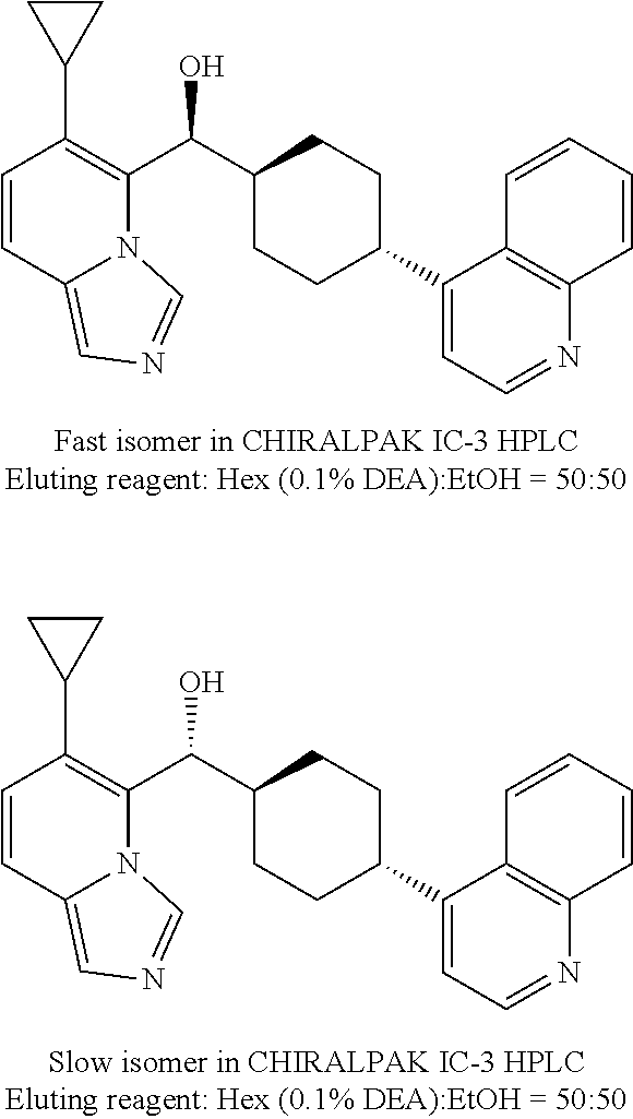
C1=CC2=CN=CN2C(C(C2CCC(C3=CC=NC4=C3C=CC=C4)CC2)O)=C1C1CC1.C1=CC2=CN=CN2C(C(C2CCC(C3=CC=NC4=C3C=CC=C4)CC2)O)=C1C1CC1
